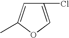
C1(Cl)=COC(C)=C1
